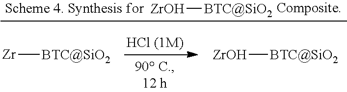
[ZrOH][BTC@SiO2].[Composite].[Zr][BTC@SiO2].[ZrOH][BTC@SiO2]
